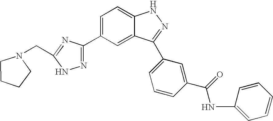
C1(C2=NNC(CN3CCCC3)=N2)=CC=C2C(=C1)C(C1=CC=CC(C(NC3=CC=CC=C3)=O)=C1)=NN2
